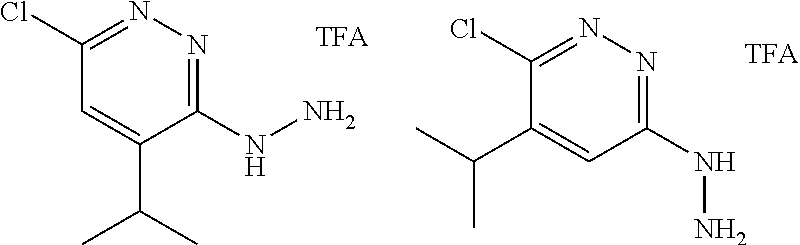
C1(C(C)C)=CC(NN)=NN=C1Cl.C1=C(C(C)C)C(NN)=NN=C1Cl
